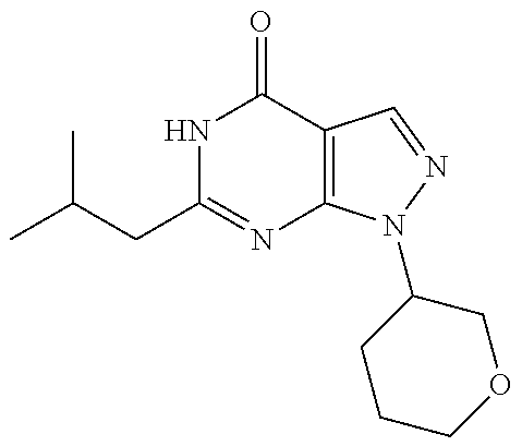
N1C(CC(C)C)=NC2=C(C1=O)C=NN2C1CCCOC1
